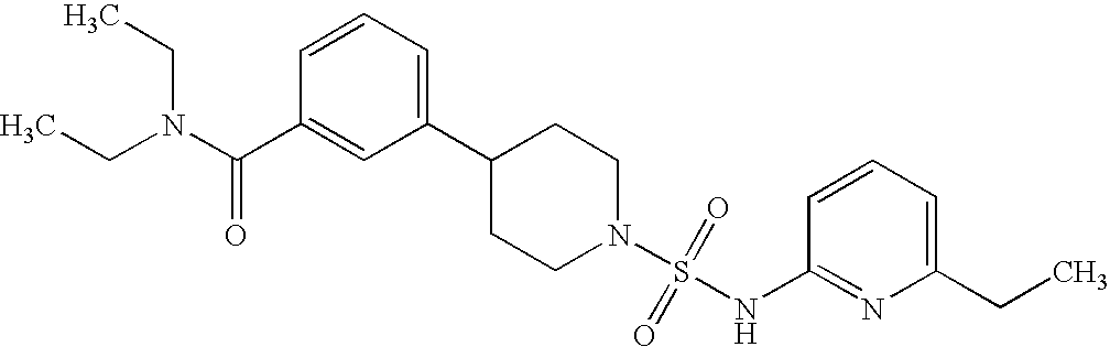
C1(C2=CC=CC(C(N(CC)CC)=O)=C2)CCN(S(=O)(=O)NC2=NC(CC)=CC=C2)CC1
